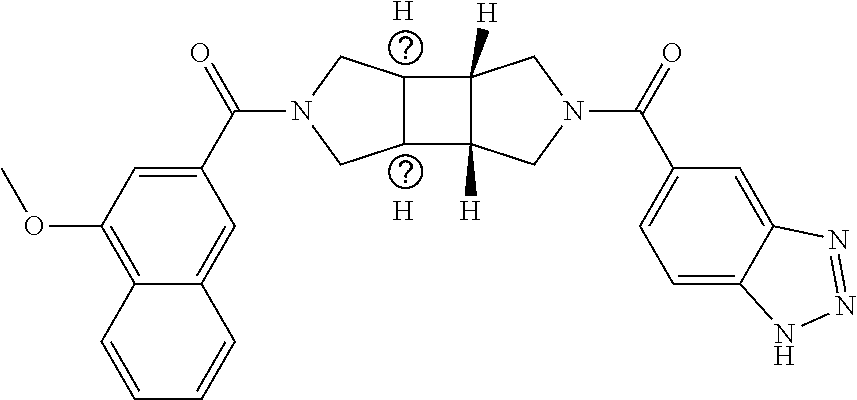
[H].[H].C1=C(C(N2CC3C(C4([H])C3([H])CN(C(C3=CC=C5C(=C3)N=NN5)=O)C4)C2)=O)C=C2C(=C1OC)C=CC=C2
